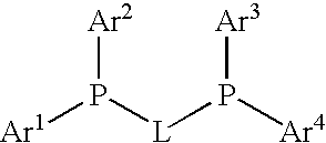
[Ar1]P([L]P([Ar4])[Ar3])[Ar2]
